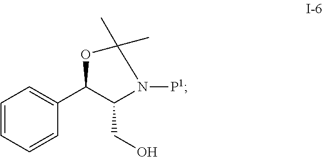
C1=CC=CC(C2C(CO)N([P1])C(C)(C)O2)=C1
